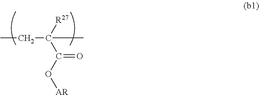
CCC(C(O[AR])=O)([R27])C
